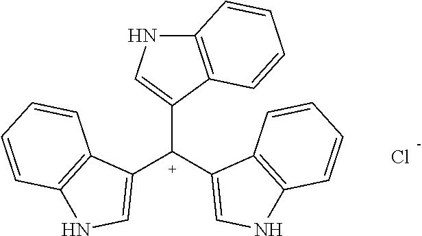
C1([C+](C2=CNC3=C2C=CC=C3)C2=CNC3=C2C=CC=C3)=CNC2=C1C=CC=C2.Cl
